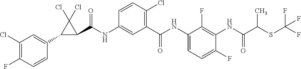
C1(C2=CC(Cl)=C(F)C=C2)C(C(NC2=CC(C(NC3=CC=C(F)C(NC(C(SC(F)(F)F)C)=O)=C3F)=O)=C(Cl)C=C2)=O)C1(Cl)Cl
